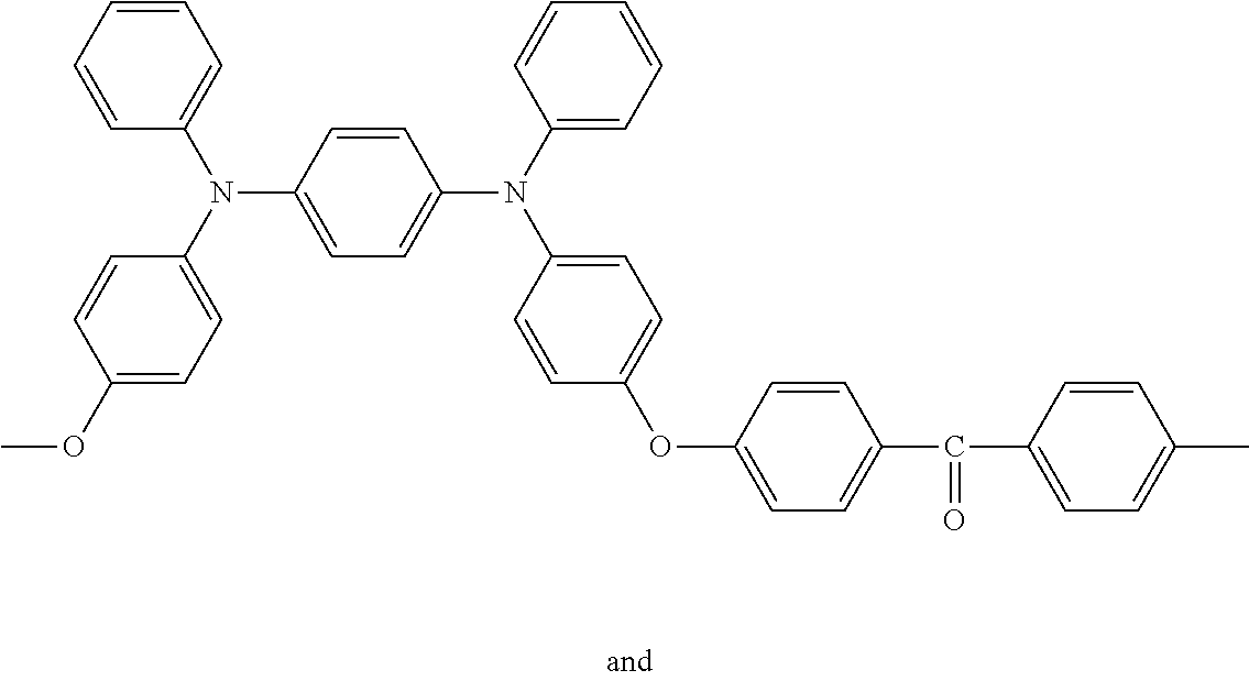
COC1=CC=C(N(C2=CC=CC=C2)C2=CC=C(N(C3=CC=CC=C3)C3=CC=C(OC4=CC=C(C(=O)C5=CC=C(C)C=C5)C=C4)C=C3)C=C2)C=C1
